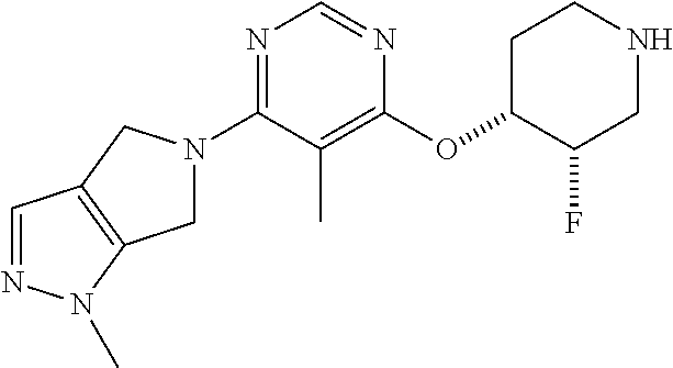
N1=C(N2CC3=C(C2)C=NN3C)C(C)=C(OC2C(F)CNCC2)N=C1
